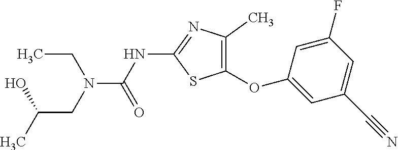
O(C1=C(C)N=C(NC(=O)N(CC)CC(O)C)S1)C1=CC(C#N)=CC(F)=C1
